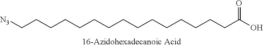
[N3]CCCCCCCCCCCCCCCC(O)=O
